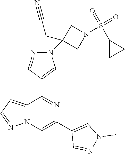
C12=CC=NN1C=C(C1=CN(C)N=C1)N=C2C1=CN(C2(CC#N)CN(S(C3CC3)(=O)=O)C2)N=C1
